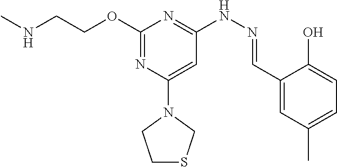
N(CCOC1=NC(N2CCSC2)=CC(NN=CC2=CC(C)=CC=C2O)=N1)C
